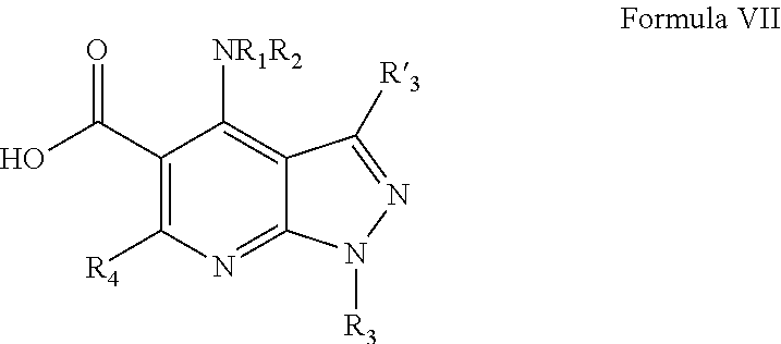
C12=NC([R4])=C(C(O)=O)C([NR1R2])=C1C([R3])=NN2[R3]
